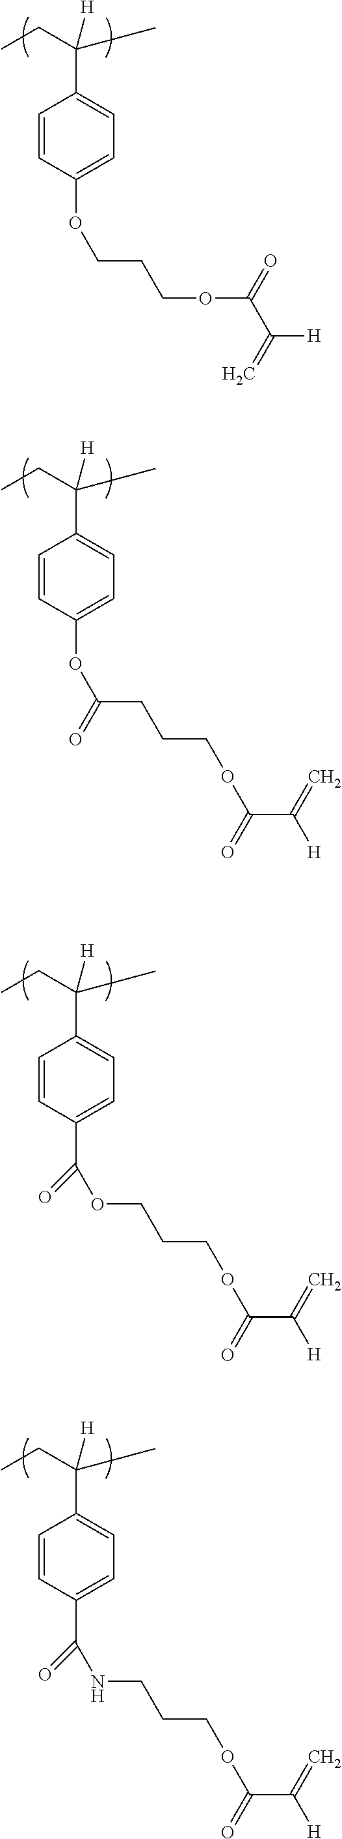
C1=CC(OCCCOC(C(=C)[H])=O)=CC=C1C(CC)([H])C.C1=CC(OC(CCCOC(=O)C(=C)[H])=O)=CC=C1C(CC)([H])C.C1=CC(C(OCCCOC(=O)C(=C)[H])=O)=CC=C1C(CC)([H])C.C1=CC(C(NCCCOC(=O)C(=C)[H])=O)=CC=C1C(CC)([H])C
